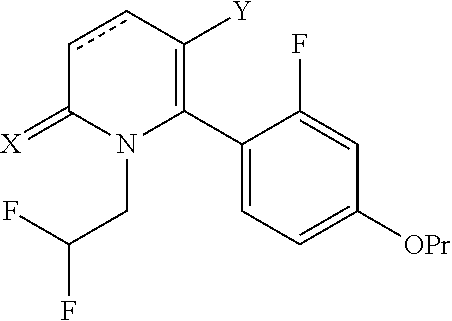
C1(C2=C([Y])ccC(=[X])N2CC(F)F)=CC=C([OPr])C=C1F
